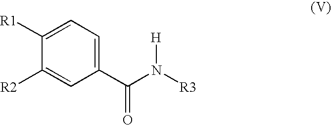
C1(C(N([R3])[H])=O)=CC=C([R1])C([R2])=C1
